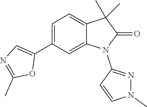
C1(C2=CN=C(C)O2)=CC=C2C(=C1)N(C1=NN(C)C=C1)C(=O)C2(C)C
